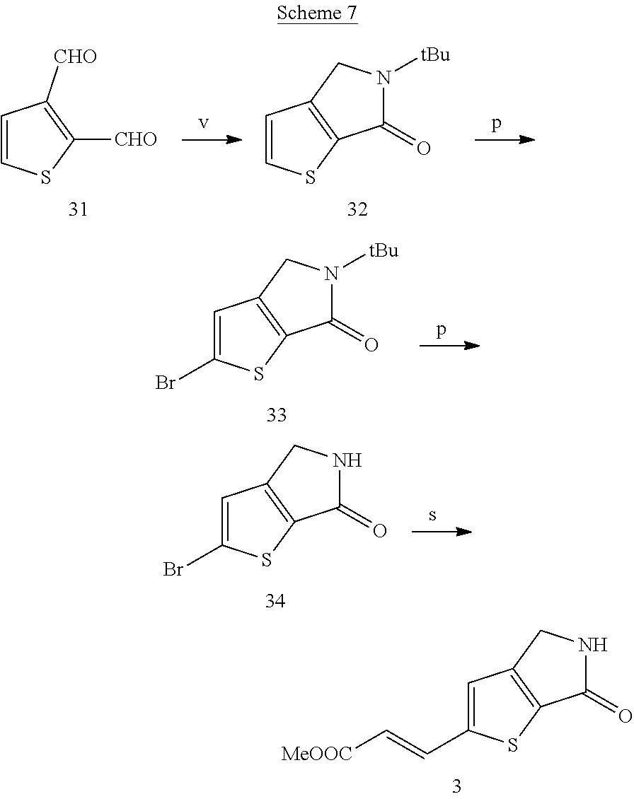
C1=C(C=C[MeOOC])SC2=C1CNC2=O.C1=CSC([CHO])=C1[CHO].C1=CSC2=C1CN([tBu])C2=O.C1=C(Br)SC2=C1CN([tBu])C2=O.C1=C(Br)SC2=C1CNC2=O
